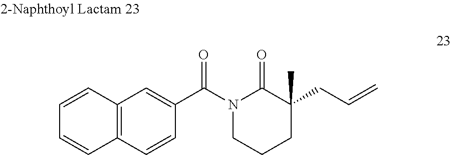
O=C1N(C(C2=CC3=C(C=C2)C=CC=C3)=O)CCCC1(C)CC=C
